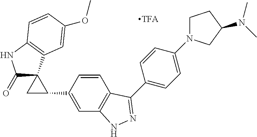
[TFA].C1(C2=NNC3=C2C=CC(C2C4(C(=O)NC5=C4C=C(OC)C=C5)C2)=C3)=CC=C(N2CCC(N(C)C)C2)C=C1
